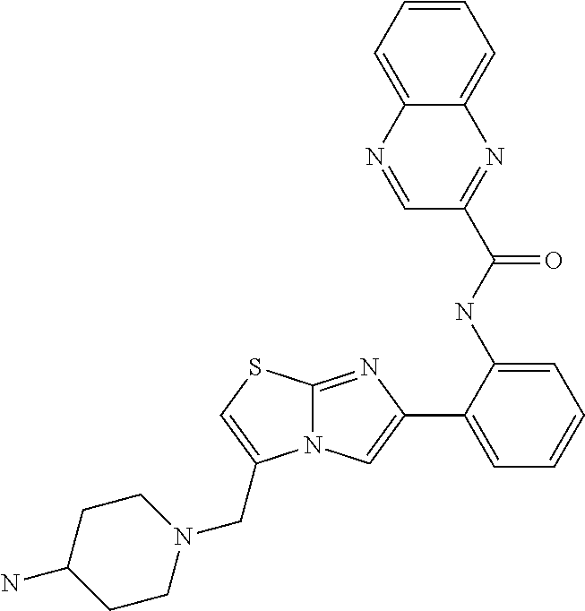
C1(NC(=O)C2=NC3=CC=CC=C3N=C2)=CC=CC=C1C1=CN2C(=N1)SC=C2CN1CCC(N)CC1
